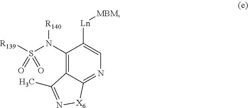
C1(N(S([R139])(=O)=O)[R140])=C2C(=NC=C1[Ln][MBM])[X6]N=C2C
